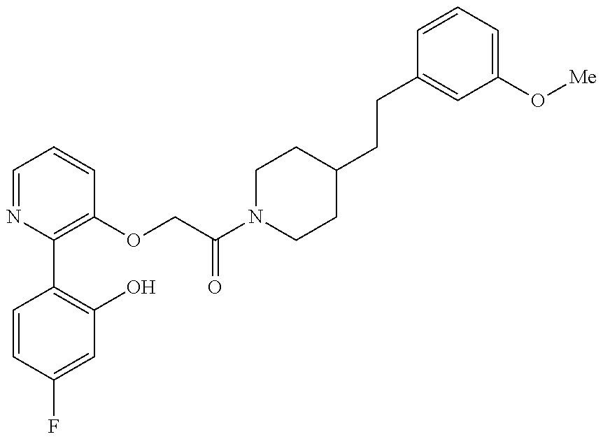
C1=CC(F)=CC(O)=C1C1=C(OCC(N2CCC(CCC3=CC(O[Me])=CC=C3)CC2)=O)C=CC=N1
